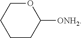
C1([ONH2])OCCCC1
